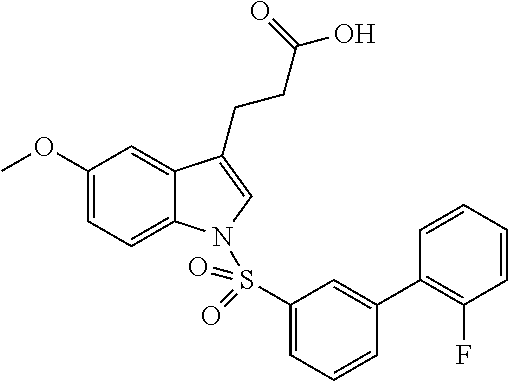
C1(OC)=CC=C2C(=C1)C(CCC(O)=O)=CN2S(C1=CC=CC(C2=C(F)C=CC=C2)=C1)(=O)=O
